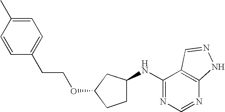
C1=C(C)C=CC(CCOC2CC(NC3=NC=NC4=C3C=NN4)CC2)=C1
